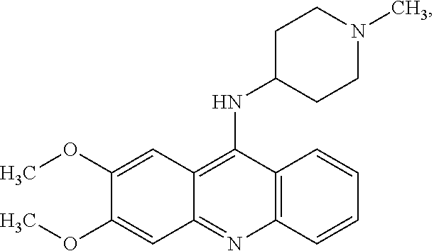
C12=C(N=C3C(=C1NC1CCN(C)CC1)C=C(OC)C(OC)=C3)C=CC=C2
